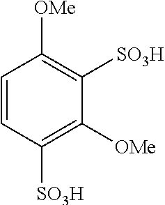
C1=CC([SO3H])=C([OMe])C([SO3H])=C1[OMe]
